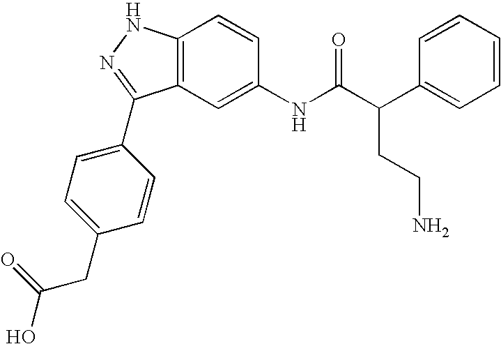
C12=C(C=C(NC(C(C3=CC=CC=C3)CCN)=O)C=C1)C(C1=CC=C(CC(O)=O)C=C1)=NN2
